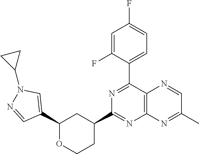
C1(C2=CN(C3CC3)N=C2)OCCC(C2=NC3=C(C(C4=CC=C(F)C=C4F)=N2)N=CC(C)=N3)C1
